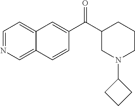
C1=NC=C2C(=C1)C=C(C(C1CN(C3CCC3)CCC1)=O)C=C2
